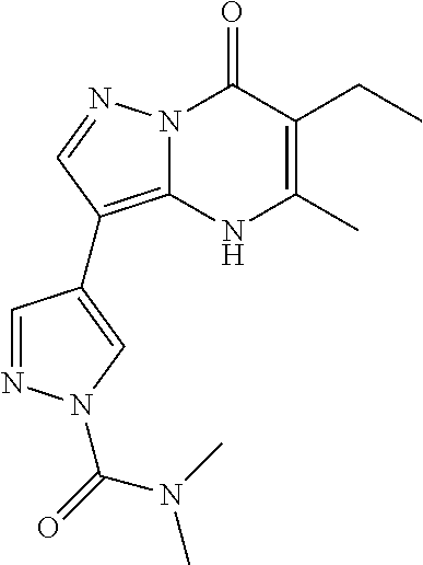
N12C(=C(C3=CN(C(=O)N(C)C)N=C3)C=N1)NC(C)=C(CC)C2=O
